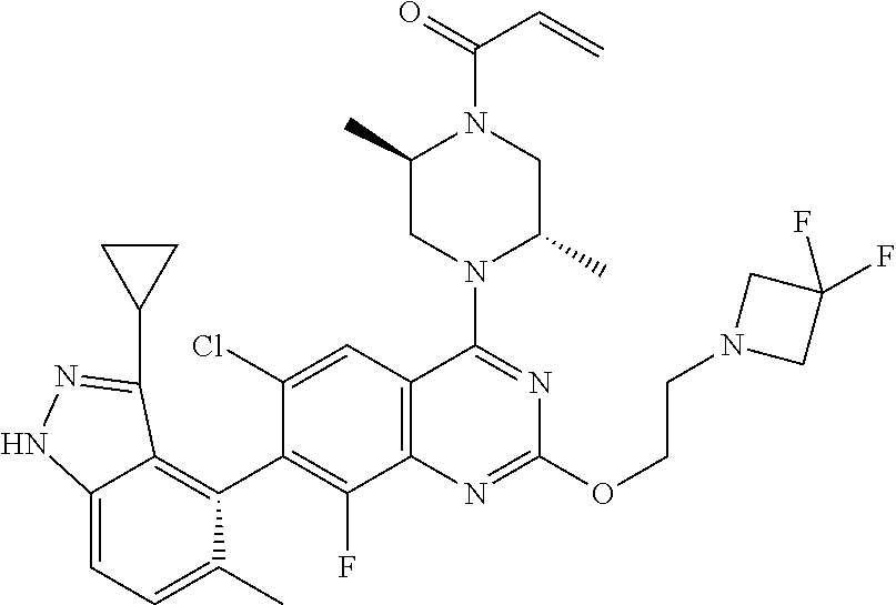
C12=C(C=C(Cl)C(C3=C4C(=CC=C3C)NN=C4C3CC3)=C1F)C(N1C(C)CN(C(=O)C=C)C(C)C1)=NC(OCCN1CC(F)(F)C1)=N2
